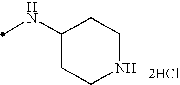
C1(NC)CCNCC1.[2HCl]
